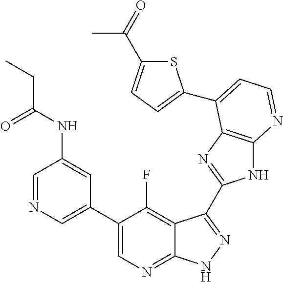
C1=NC=C(C2=CN=C3C(=C2F)C(C2=NC4=C(N2)N=CC=C4C2=CC=C(C(=O)C)S2)=NN3)C=C1NC(CC)=O
